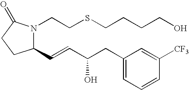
C1(C=CC(CC2=CC=CC([CF3])=C2)O)N(CCSCCCCO)C(=O)CC1
